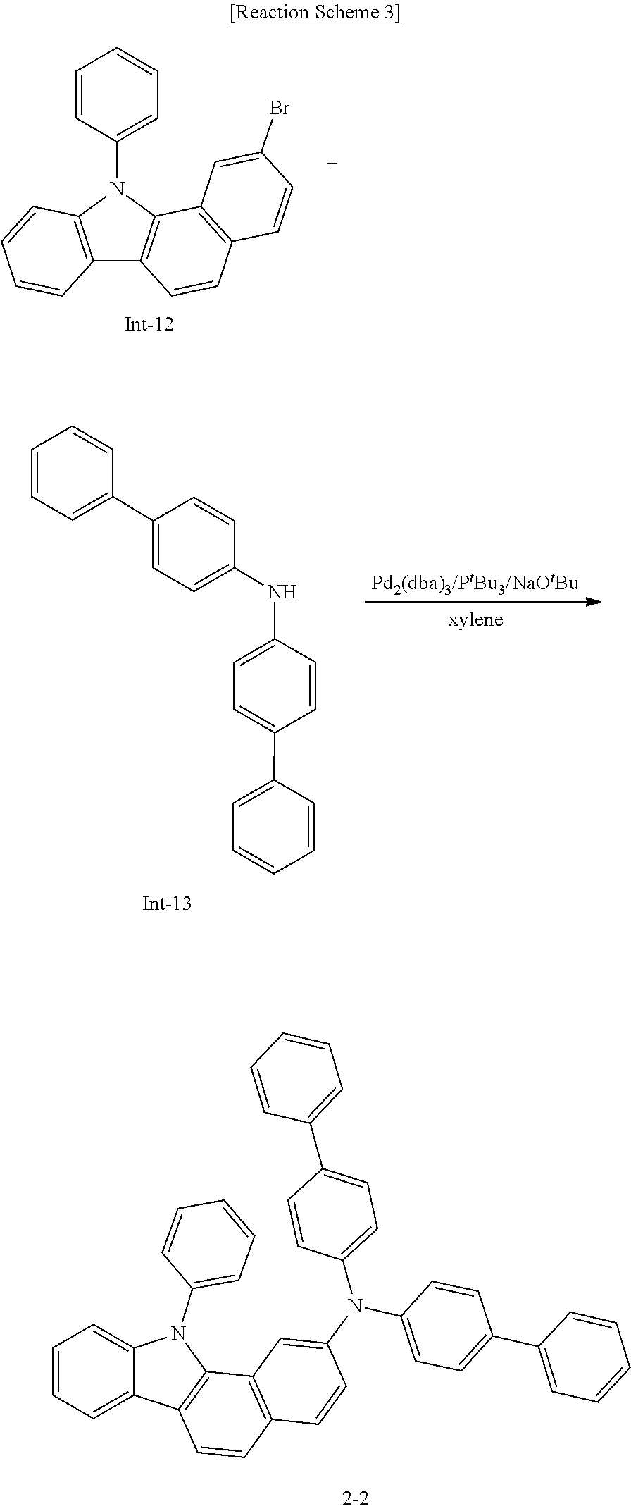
C1=CC(N2C3=C(C4=C2C2=C(C=CC(Br)=C2)C=C4)C=CC=C3)=CC=C1.C1(C2=CC=C(NC3=CC=C(C4=CC=CC=C4)C=C3)C=C2)=CC=CC=C1.C1=CC=CC=C1N1C2=CC=CC=C2C2=C1C1=C(C=CC(N(C3=CC=C(C4=CC=CC=C4)C=C3)C3=CC=C(C4=CC=CC=C4)C=C3)=C1)C=C2
